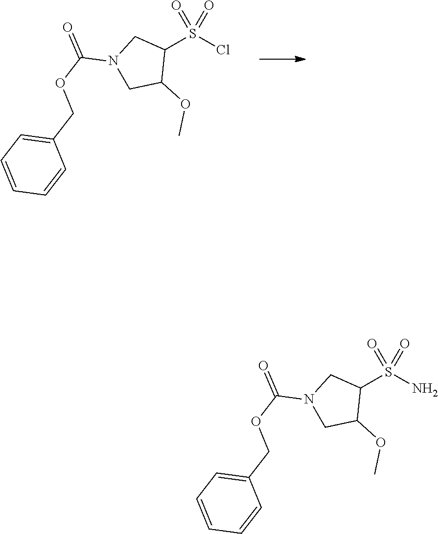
C1(S(Cl)(=O)=O)CN(C(OCC2=CC=CC=C2)=O)CC1OC.C1(S(N)(=O)=O)CN(C(OCC2=CC=CC=C2)=O)CC1OC
